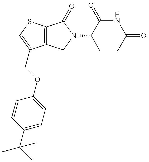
C12=C(SC=C1COC1=CC=C(C(C)(C)C)C=C1)C(=O)N(C1CCC(=O)NC1=O)C2
